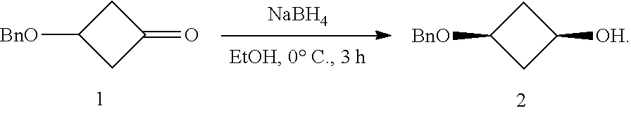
[NaBH4].C1([BnO])CC(=O)C1.C1([BnO])CC([OH])C1
